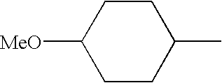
C1CC(C)CCC1[MeO]
